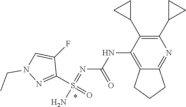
N(C1=C2C(=NC(C3CC3)=C1C1CC1)CCC2)C(N=S(N)(C1=NN(CC)C=C1F)=O)=O
